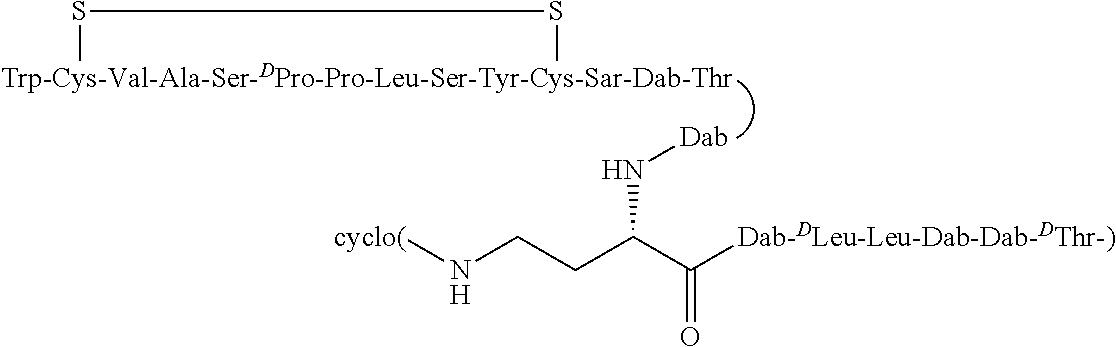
[Trp-Cys-Val-Ala-Ser-DPro-Pro-Leu-Ser-Tyr-Cys-Sar-Dab-Thr]1SS1.[Dab]NC(CCN[cyclo(])C([Dab-DLeu-Leu-Dab-Dab-DThr-)])=O
